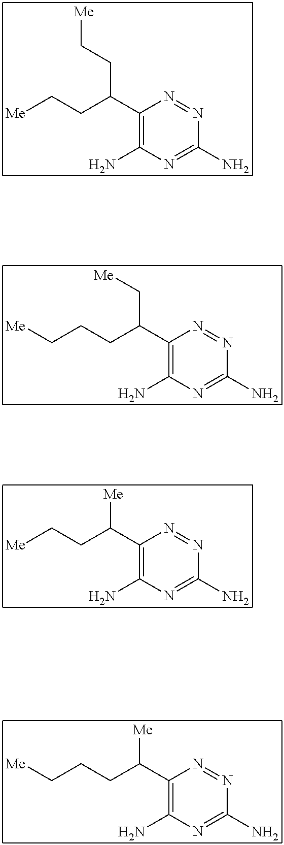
C(CC(CC[Me])C1=C(N)N=C(N)N=N1)[Me].C(CC([Me])C1=C(N)N=C(N)N=N1)[Me].C(CC([Me])C1=C(N)N=C(N)N=N1)C[Me].C(CC(C[Me])C1=C(N)N=C(N)N=N1)C[Me]
